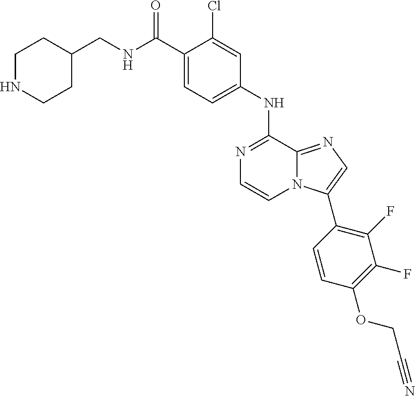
C1(NC2=NC=CN3C2=NC=C3C2=C(F)C(F)=C(OCC#N)C=C2)=CC=C(C(NCC2CCNCC2)=O)C(Cl)=C1
